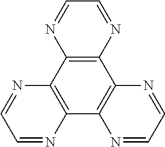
C12=C(N=CC=N1)C1=C(C3=C2N=CC=N3)N=CC=N1
